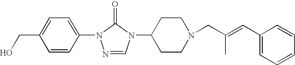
C1=CC(N2N=CN(C3CCN(CC(=CC4=CC=CC=C4)C)CC3)C2=O)=CC=C1CO
